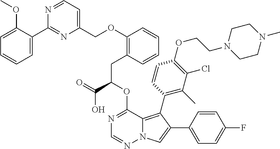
C(C(OC1=NC=NN2C1=C(C1=C(C)C(Cl)=C(OCCN3CCN(C)CC3)C=C1)C(C1=CC=C(F)C=C1)=C2)C(=O)O)C1=C(OCC2=CC=NC(C3=CC=CC=C3OC)=N2)C=CC=C1
